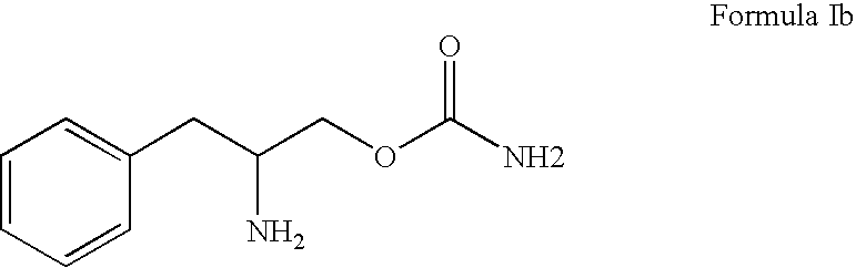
C1=CC=CC(CC(COC(N)=O)N)=C1
